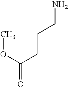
COC(CCCN)=O
